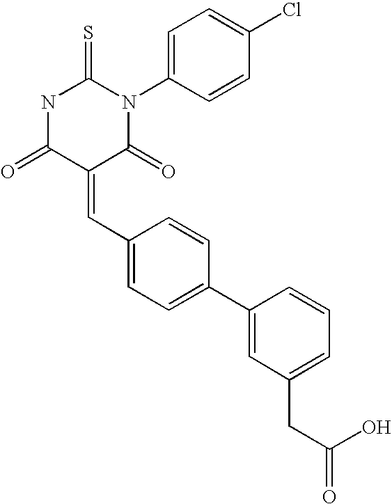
N1C(=O)C(=CC2=CC=C(C3=CC(CC(O)=O)=CC=C3)C=C2)C(=O)N(C2=CC=C(Cl)C=C2)C1=S
